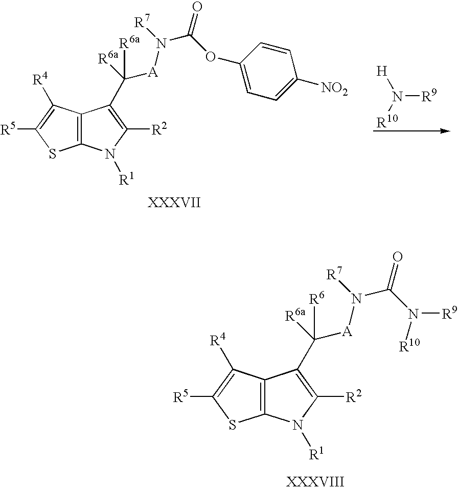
C12=C(C([R4])=C([R5])S1)C(C([A]N(C(=O)N([R9])[R10])[R7])([R6a])[R6])=C([R2])N2[R1].[H]N([R10])[R9].C12=C(C([R4])=C([R5])S1)C(C([A]N(C(=O)OC1=CC=C([NO2])C=C1)[R7])([R6a])[R6a])=C([R2])N2[R1]
